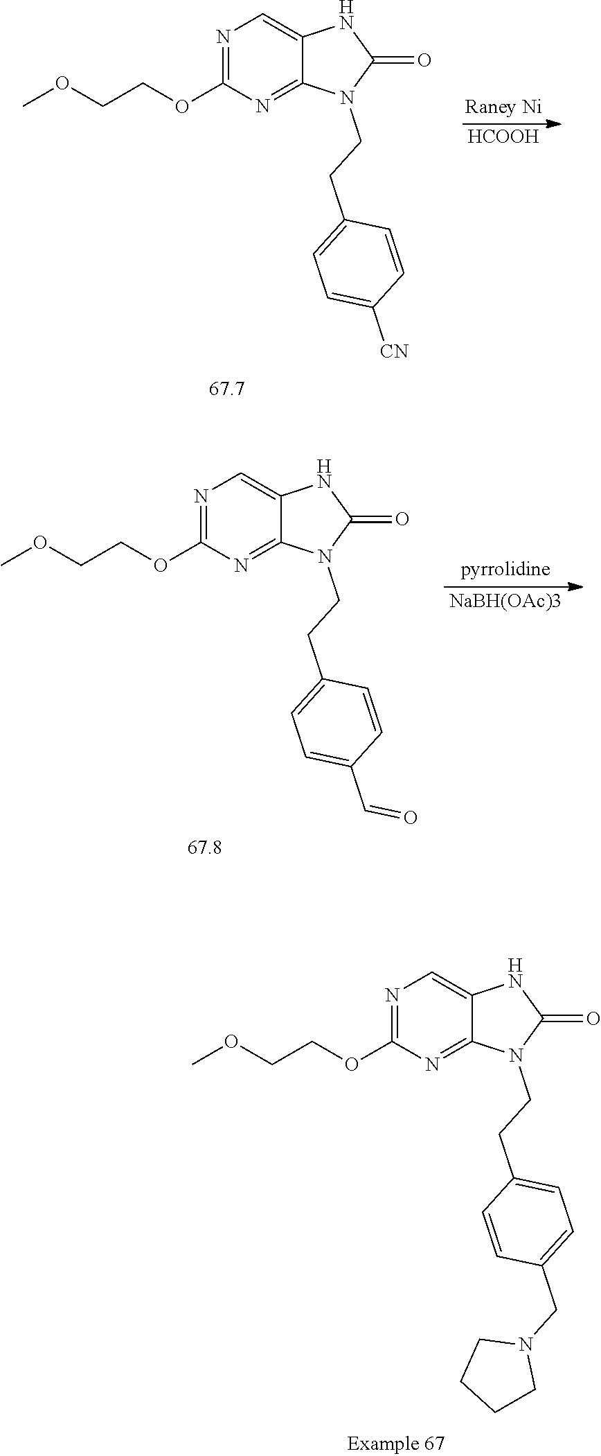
C12=NC(OCCOC)=NC=C1NC(=O)N2CCC1=CC=C([CN])C=C1.[Raney Ni].[HCOOH].C12=NC(OCCOC)=NC=C1NC(=O)N2CCC1=CC=C(C=O)C=C1.[pyrrolidine].[NaBH(OAc)3].C12=NC(OCCOC)=NC=C1NC(=O)N2CCC1=CC=C(CN2CCCC2)C=C1
